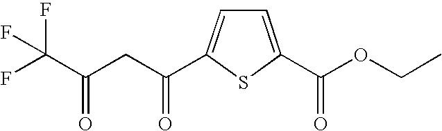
C1=C(C(OCC)=O)SC(C(CC(C(F)(F)F)=O)=O)=C1
